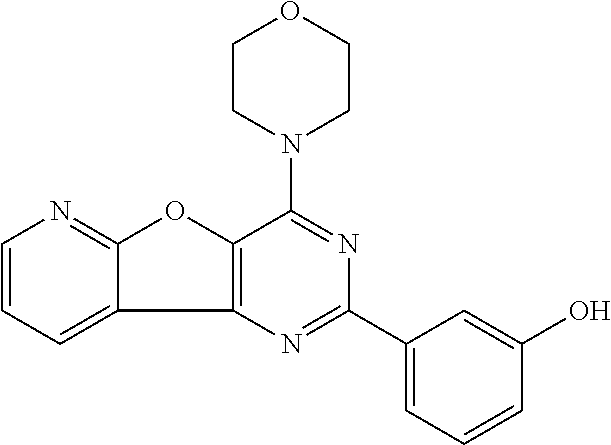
C1=CC=C2C(=N1)OC1=C2N=C(C2=CC=CC(O)=C2)N=C1N1CCOCC1
